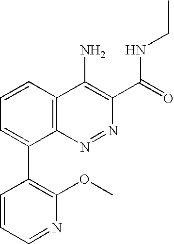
C1=CC=NC(OC)=C1C1=CC=CC2=C1N=NC(C(=O)NCC)=C2N
